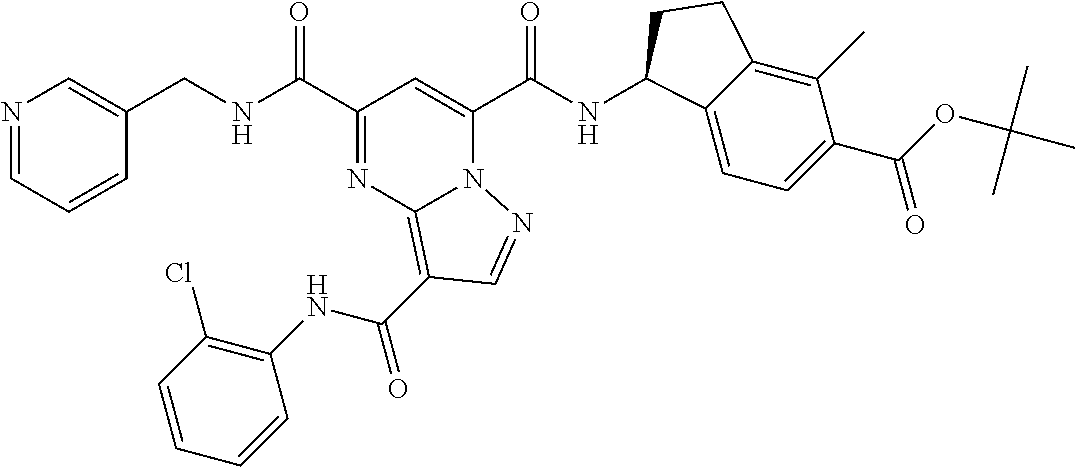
C(NC(C1=NC2=C(C(NC3=C(Cl)C=CC=C3)=O)C=NN2C(C(NC2C3=CC=C(C(=O)OC(C)(C)C)C(C)=C3CC2)=O)=C1)=O)C1=CN=CC=C1
